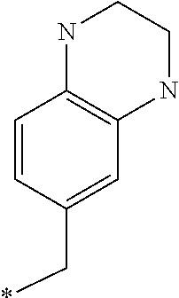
C1=CC(C*)=CC2=C1NCCN2
